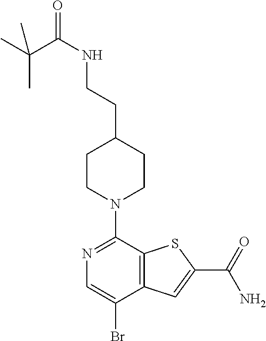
N1=C(N2CCC(CCNC(C(C)(C)C)=O)CC2)C2=C(C(Br)=C1)C=C(C(=O)N)S2
